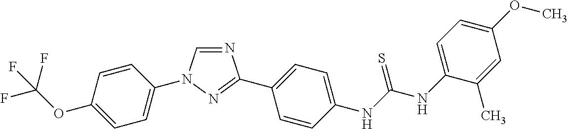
C1=CC(N2C=NC(C3=CC=C(NC(NC4=CC=C(OC)C=C4C)=S)C=C3)=N2)=CC=C1OC(F)(F)F
